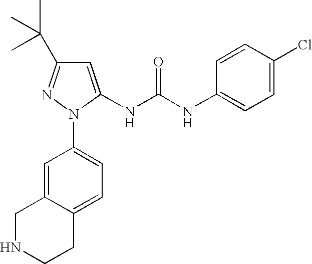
C1=C2C(=CC=C1N1C(NC(NC3=CC=C(Cl)C=C3)=O)=CC(C(C)(C)C)=N1)CCNC2
